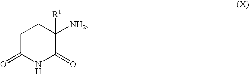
C1C(=O)NC(=O)C([R1])([NH2])C1
